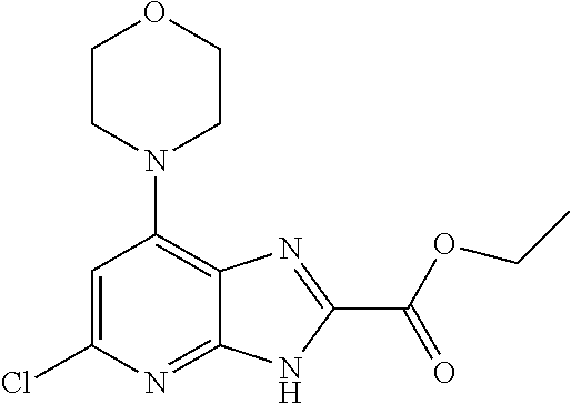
C1=C(Cl)N=C2C(=C1N1CCOCC1)N=C(C(OCC)=O)N2
